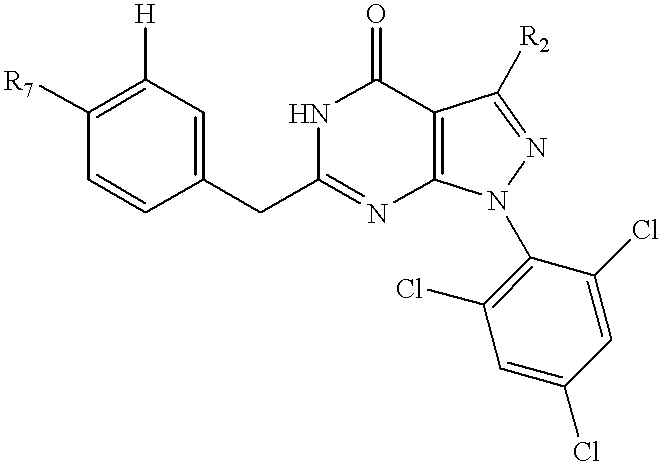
C1([R7])=C([H])C=C(CC2=NC3=C(C(=O)N2)C([R2])=NN3C2=C(Cl)C=C(Cl)C=C2Cl)C=C1
